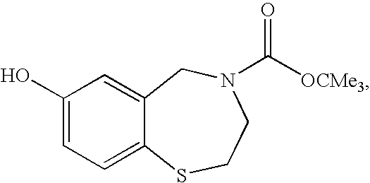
C1(O)=CC=C2C(=C1)CN(C([OCMe3])=O)CCS2
